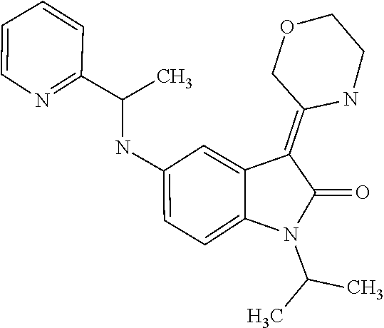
CC(N1C(=O)C(=C2COCCN2)C2=CC(NC(C3=NC=CC=C3)C)=CC=C12)C
